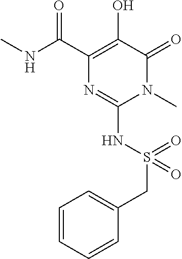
N1(C)C(=O)C(O)=C(C(NC)=O)N=C1NS(CC1=CC=CC=C1)(=O)=O
